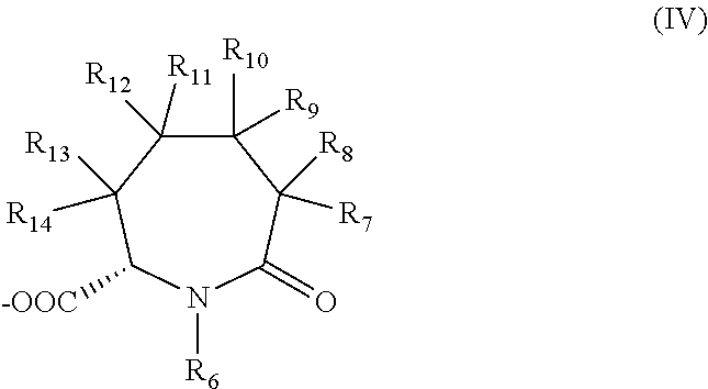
C1([R10])([R9])C([R11])([R12])C([R13])([R14])C([-OOC])N([R6])C(=O)C1([R8])[R7]
